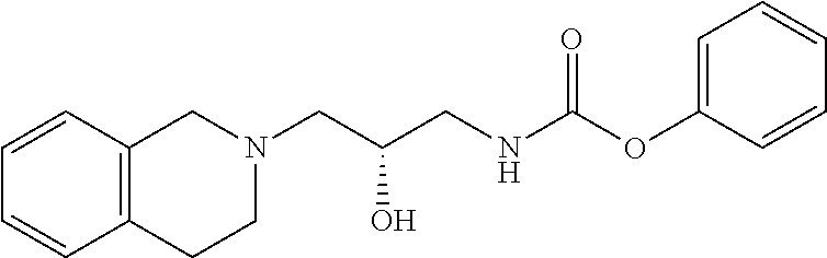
O(C(NCC(CN1CC2=C(CC1)C=CC=C2)O)=O)C1=CC=CC=C1
